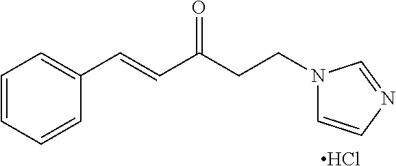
C1=CC=CC(C=CC(CCN2C=CN=C2)=O)=C1.Cl
